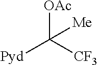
[OAc]C([CF3])([Pyd])[Me]
